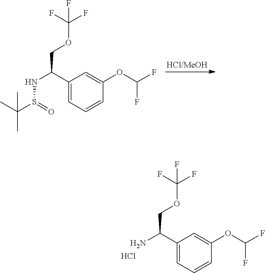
C1(C(N)COC(F)(F)F)=CC=CC(OC(F)F)=C1.Cl.C1(C(NS(C(C)(C)C)=O)COC(F)(F)F)=CC=CC(OC(F)F)=C1
